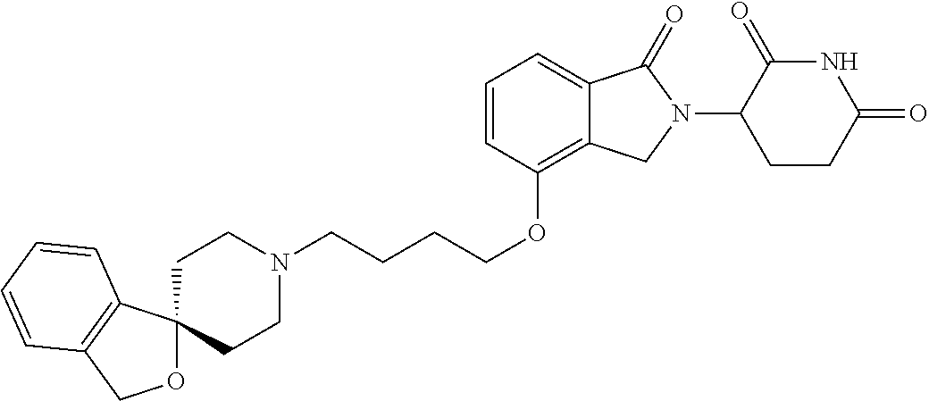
C1N(CCCCOC2=C3C(=CC=C2)C(=O)N(C2C(=O)NC(=O)CC2)C3)CCC2(C1)OCC1=C2C=CC=C1
